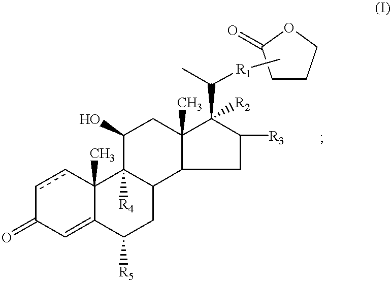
c1cC2(C)C(=CC1=O)C([R5])CC1C2([R4])C(O)CC2(C)C1CC([R3])C2([R2])C(C)[R1]C.C1CCOC1=O
